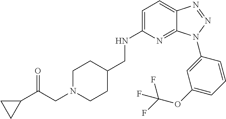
C1=C(NCC2CCN(CC(C3CC3)=O)CC2)N=C2C(=C1)N=NN2C1=CC(OC(F)(F)F)=CC=C1
